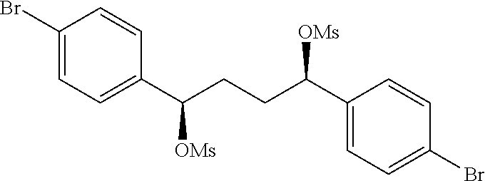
C1(Br)=CC=C(C(CCC(C2=CC=C(Br)C=C2)[OMs])[OMs])C=C1
